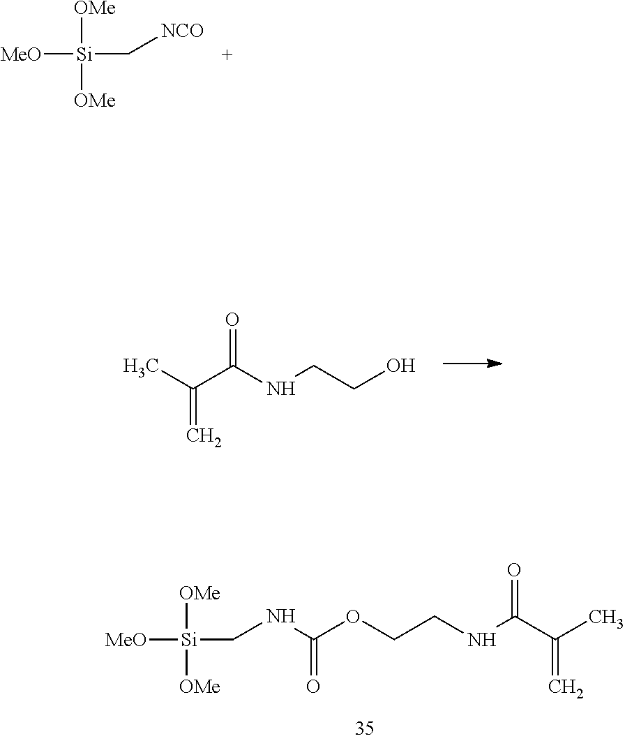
[MeO][Si]([OMe])(C[NCO])[OMe].[MeO][Si]([OMe])(CNC(OCCNC(C(C)=C)=O)=O)[OMe].CC(C(NCCO)=O)=C
